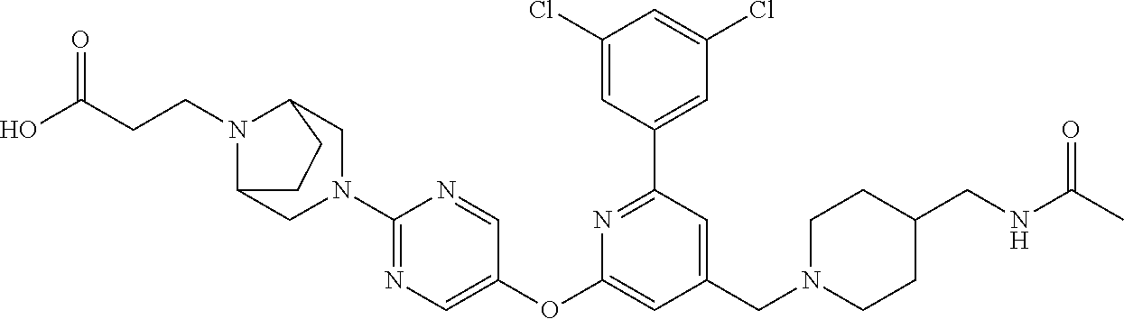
C1(Cl)=CC(C2=NC(OC3=CN=C(N4CC5N(CCC(O)=O)C(CC5)C4)N=C3)=CC(CN3CCC(CNC(C)=O)CC3)=C2)=CC(Cl)=C1
